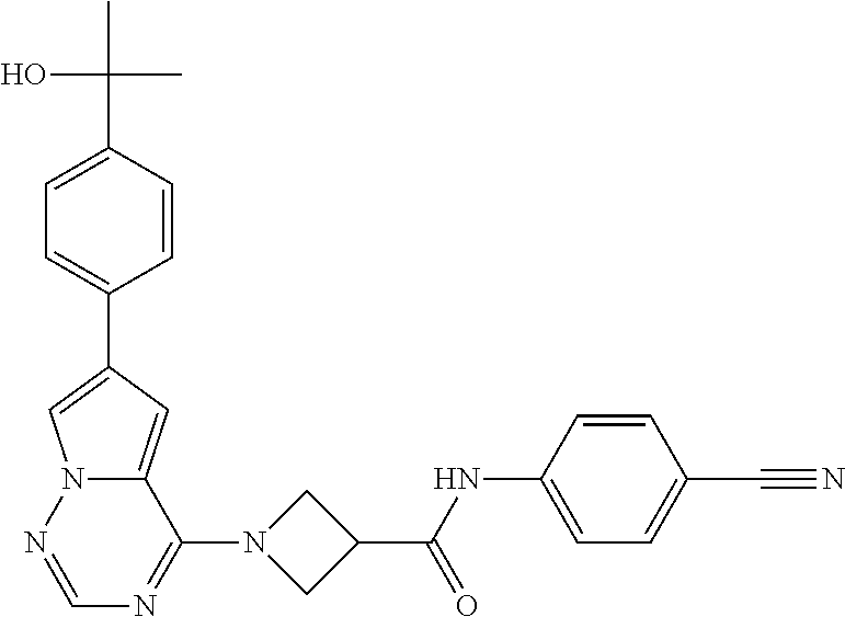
C1=C(C(C)(C)O)C=CC(C2=CN3C(=C2)C(N2CC(C(NC4=CC=C(C#N)C=C4)=O)C2)=NC=N3)=C1
